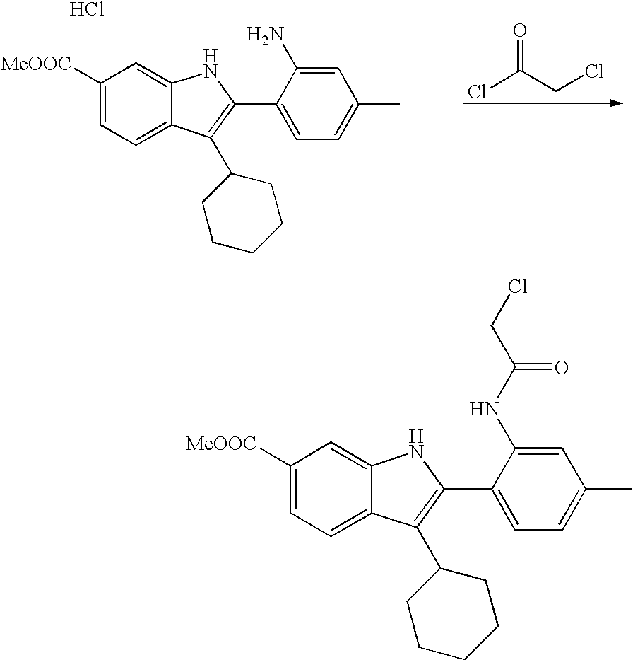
C1([MeOOC])=CC=C2C(=C1)NC(C1=CC=C(C)C=C1N)=C2C1CCCCC1.ClC(CCl)=O.Cl.C1([MeOOC])=CC=C2C(=C1)NC(C1=CC=C(C)C=C1NC(CCl)=O)=C2C1CCCCC1
